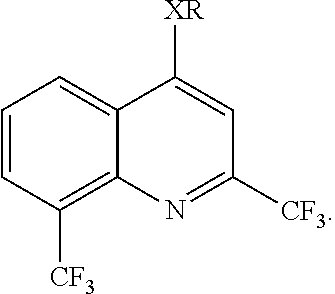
C1=CC([CF3])=C2C(=C1)C([XR])=CC([CF3])=N2
